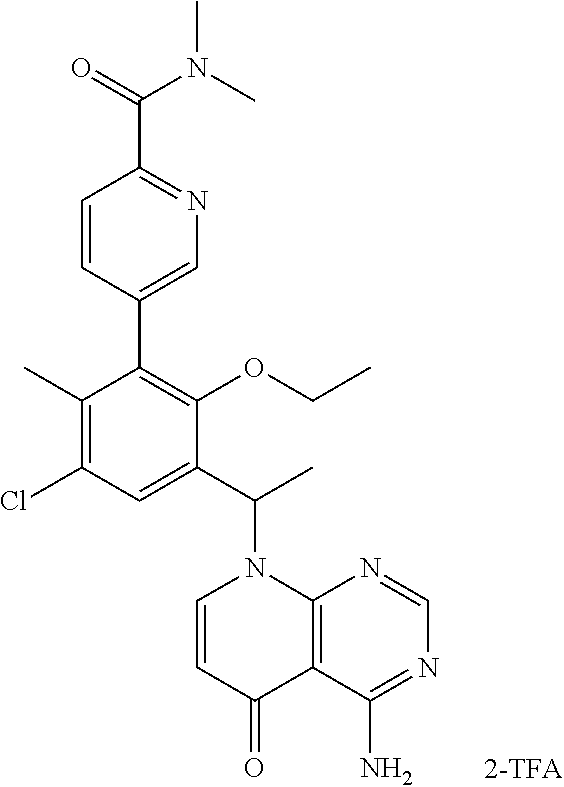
C1(C)=C(Cl)C=C(C(C)N2C=CC(=O)C3=C2N=CN=C3N)C(OCC)=C1C1=CN=C(C(=O)N(C)C)C=C1
